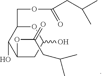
O1C(COC(CC(C)C)=O)C(O)C(OC(=O)CC(C)C)CC1O
